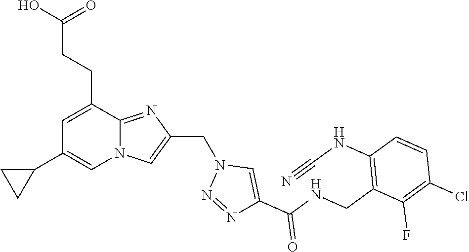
N12C(=NC(CN3N=NC(C(NCC4=C(NC#N)C=CC(Cl)=C4F)=O)=C3)=C1)C(CCC(O)=O)=CC(C1CC1)=C2
